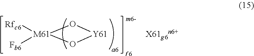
[M61]1([Rfc6])([Fb6])O[Y61]O1.[X61g6n6+]
